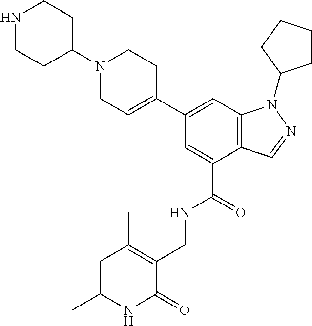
C12=C(C=C(C3=CCN(C4CCNCC4)CC3)C=C1C(=O)NCC1=C(C)C=C(C)NC1=O)N(C1CCCC1)N=C2
